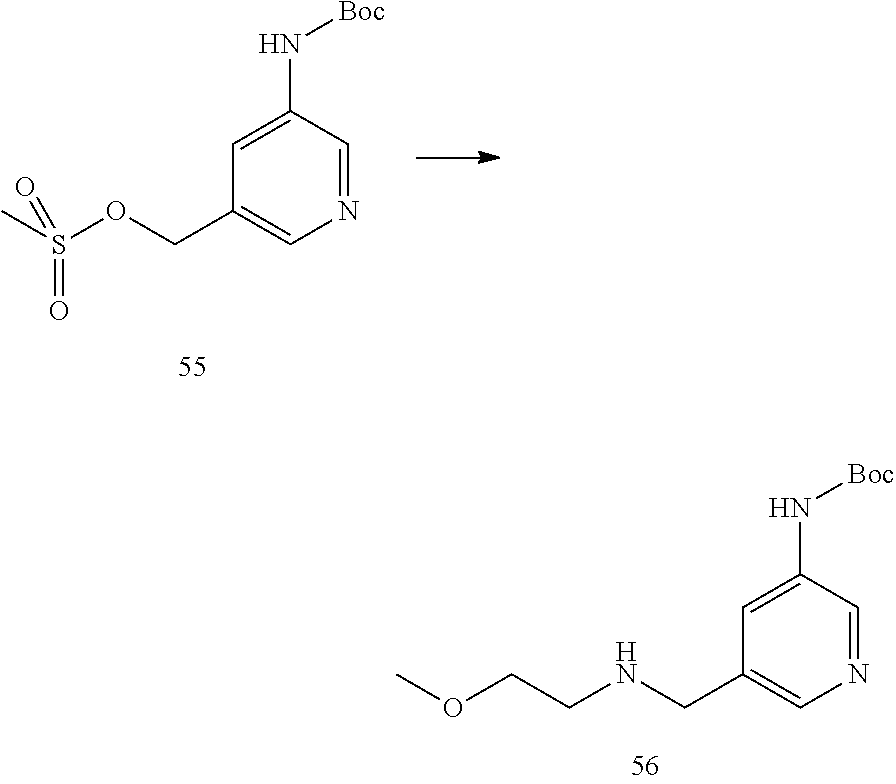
C1=C(N[Boc])C=NC=C1COS(C)(=O)=O.C1=C(N[Boc])C=NC=C1CNCCOC
